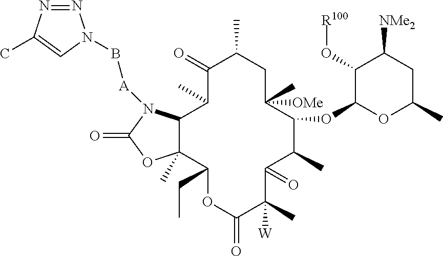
C1(=O)C(C)C2C(C)(C(CC)OC(=O)C(C)([W])C(=O)C(C)C(OC3OC(C)CC([NMe2])C3O[R100])C(C)([OMe])CC1C)OC(=O)N2[A]BN1N=NC(C)=C1
